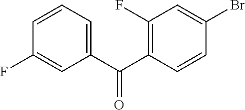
C1(C(C2=C(F)C=C(Br)C=C2)=O)=CC=CC(F)=C1
